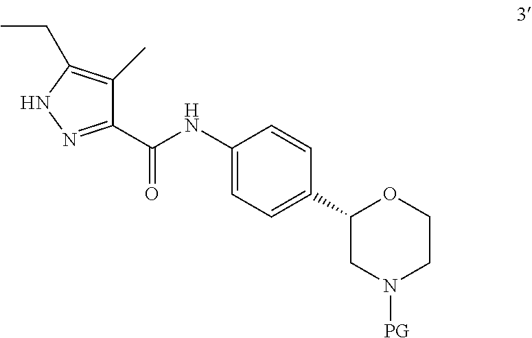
C1(C(NC2=CC=C(C3CN([PG])CCO3)C=C2)=O)=NNC(CC)=C1C
